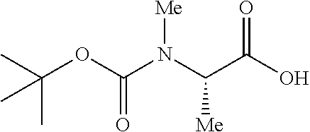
CC(C)(C)OC(N(C(C(O)=O)[Me])[Me])=O
